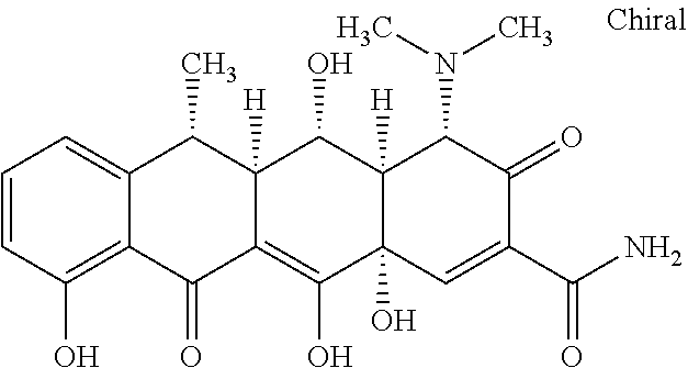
C12([H])C(O)(C=C(C(N)=O)C(=O)C1N(C)C)C(O)=C1C([H])(C2O)C(C)C2=CC=CC(O)=C2C1=O
